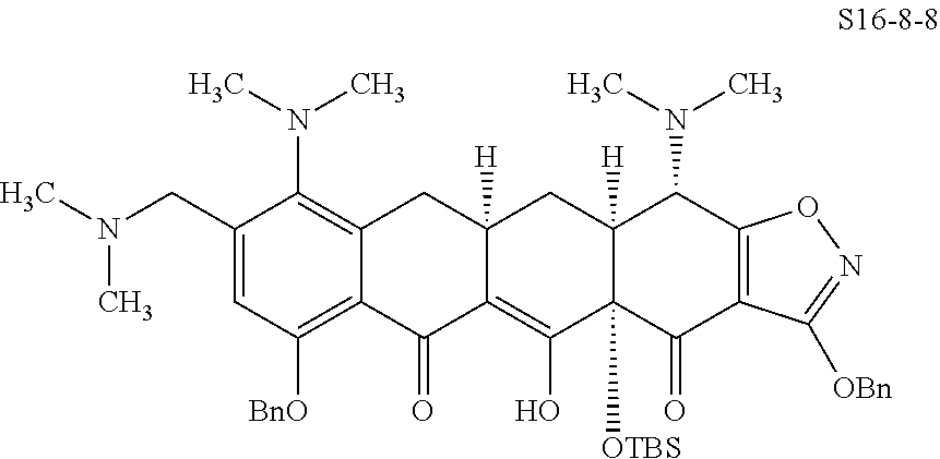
C1=C(CN(C)C)C(N(C)C)=C2C(=C1[BnO])C(=O)C1=C(O)C3([OTBS])C([H])(CC1([H])C2)C(N(C)C)C1=C(C3=O)C([OBn])=NO1
